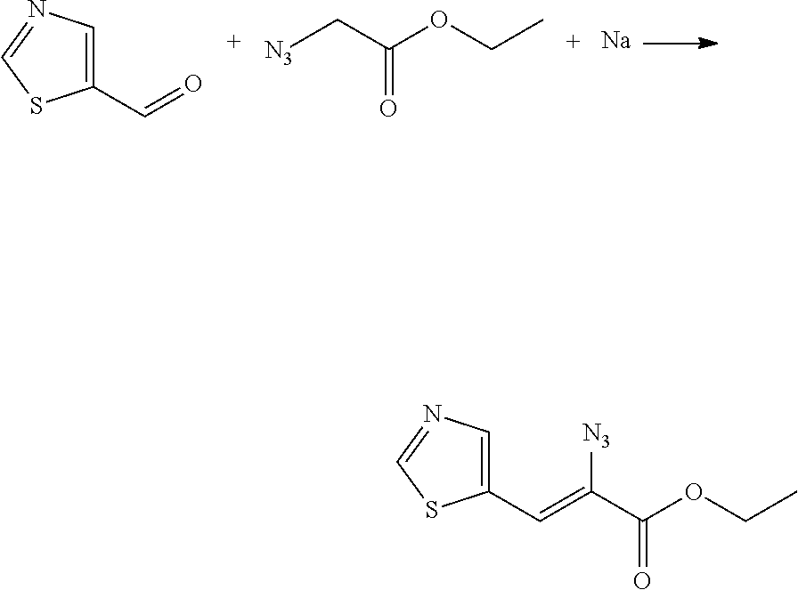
C1(C=O)=CN=CS1.[N3]CC(OCC)=O.[Na].C1(C=C(C(OCC)=O)[N3])=CN=CS1
